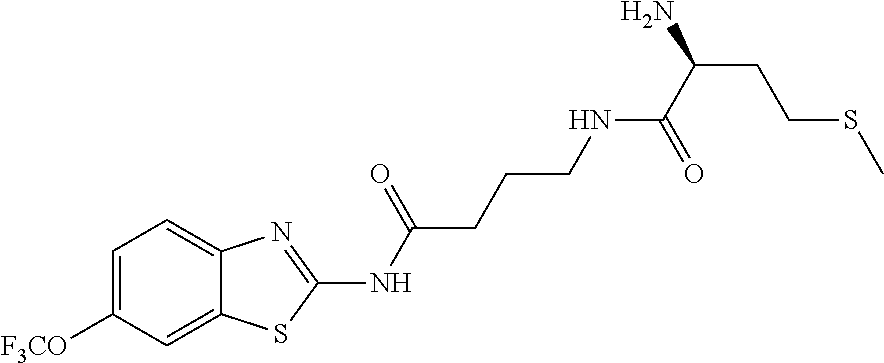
C1=C([F3CO])C=C2C(=C1)N=C(NC(CCCNC(C(N)CCSC)=O)=O)S2
